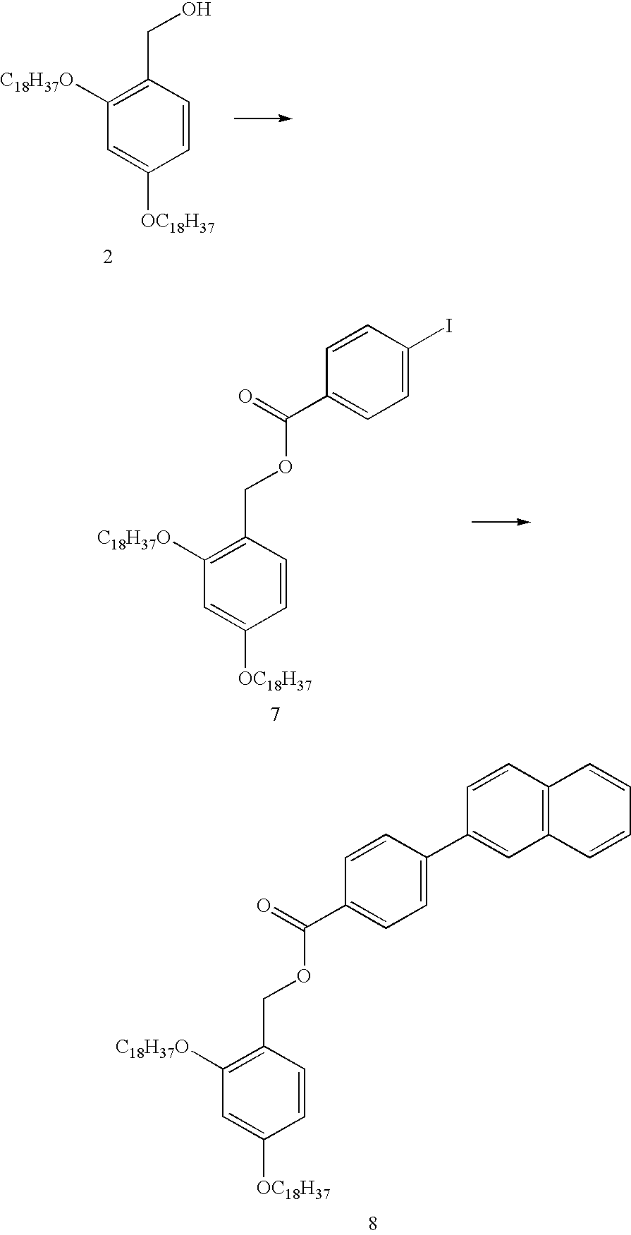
C1(CO)=C([C18H37O])C=C([OC18H37])C=C1.C1(COC(C2=CC=C(I)C=C2)=O)=C([C18H37O])C=C([OC18H37])C=C1.C1(COC(C2=CC=C(C3=CC4=C(C=C3)C=CC=C4)C=C2)=O)=C([C18H37O])C=C([OC18H37])C=C1
